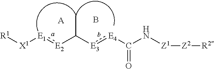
[R1][X1][E1]:[E2]C([E3]:[E4]C(N[Z1][Z2][R2])=O)C.[A].B
